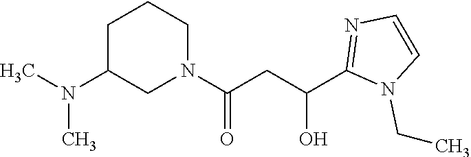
C1C(N(C)C)CN(C(CC(C2=NC=CN2CC)O)=O)CC1
